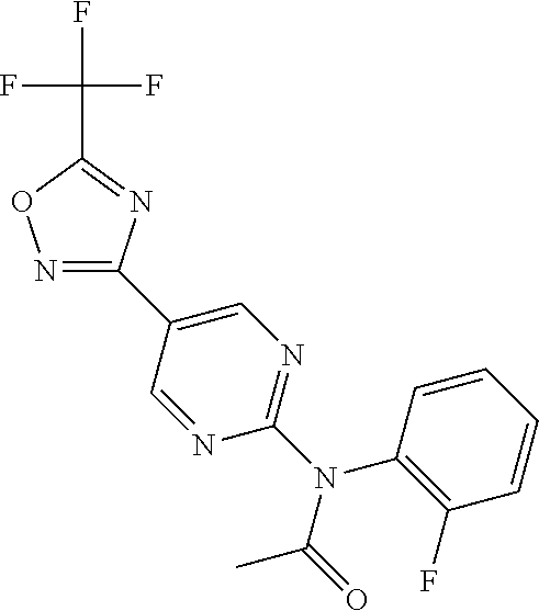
N1=C(C2=CN=C(N(C3=C(F)C=CC=C3)C(=O)C)N=C2)N=C(C(F)(F)F)O1
